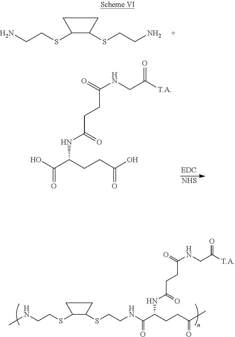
NCCSC1C(SCCN)CC1.[NHS].O=C([T.A])CNC(CCC(NC(C(O)=O)CCC(O)=O)=O)=O.N(CCSC1C(SCCNC(C(NC(CCC(NCC(=O)[T.A])=O)=O)CCC(C)=O)=O)CC1)C
